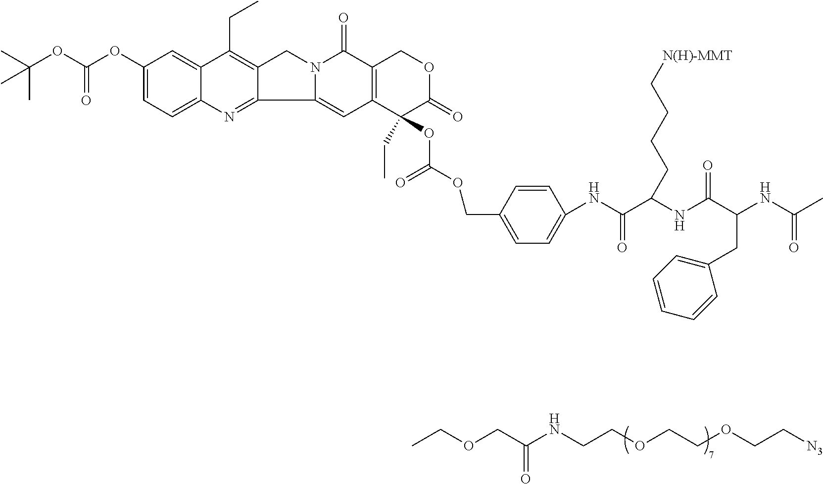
C(OCC(NCCOCCOCC[N3])=O)C.C1(OC(OC(C)(C)C)=O)=CC=C2C(=C1)C(CC)=C1C(=N2)C2=CC3=C(C(=O)N2C1)COC(=O)C3(CC)OC(=O)OCC1=CC=C(NC(=O)C(NC(C(NC(=O)C)CC2=CC=CC=C2)=O)CCCC[N(H)-MMT])C=C1
